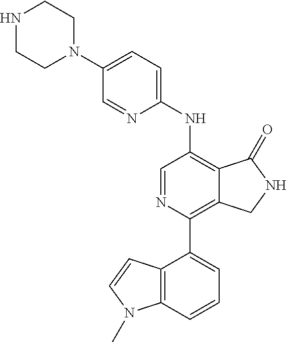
N1CCN(C2=CC=C(NC3=C4C(=C(C5=CC=CC6=C5C=CN6C)N=C3)CNC4=O)N=C2)CC1
